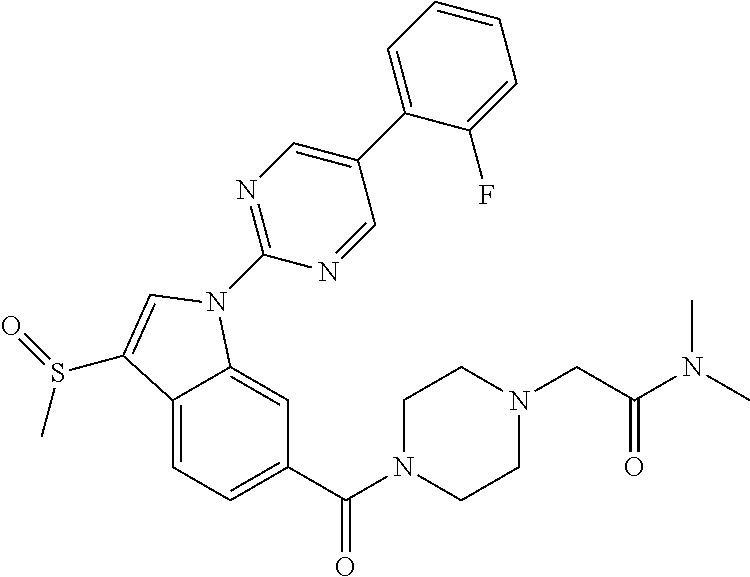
C12=CC=C(C(N3CCN(CC(N(C)C)=O)CC3)=O)C=C1N(C1=NC=C(C3=CC=CC=C3F)C=N1)C=C2S(=O)C
